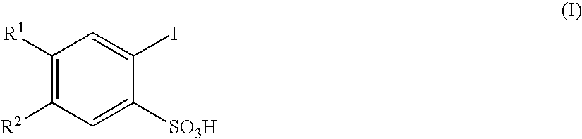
C1([R1])=C([R2])C=C([SO3H])C(I)=C1
